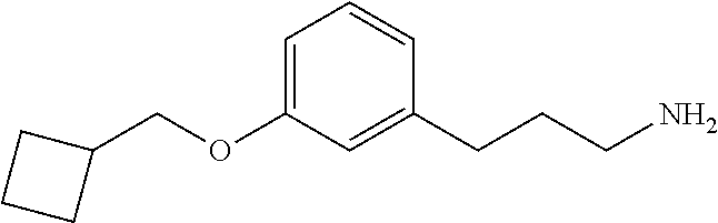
C1(COC2=CC=CC(CCCN)=C2)CCC1
